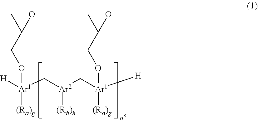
[H][Ar1](C[Ar2](C[Ar1]([H])(OCC1OC1)[(Ra)g])[(Rb)h])(OCC1OC1)[(Ra)g]
